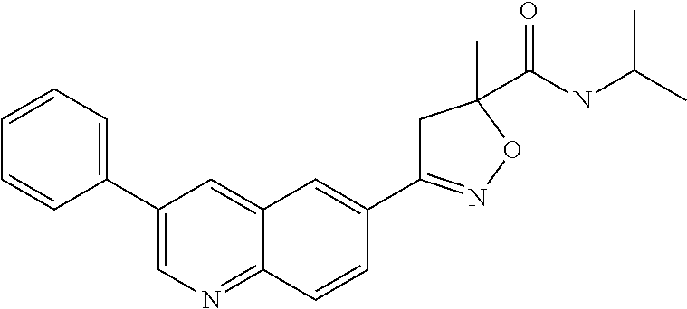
C1=CC=C(C2=CN=C3C(=C2)C=C(C2=NOC(C(NC(C)C)=O)(C)C2)C=C3)C=C1
